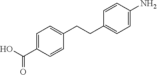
C1=C(C(O)=O)C=CC(CCC2=CC=C(N)C=C2)=C1
